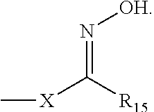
N(=C([R15])[X]C)[OH]
